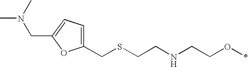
C1(CSCCNCCO*)=CC=C(CN(C)C)O1
